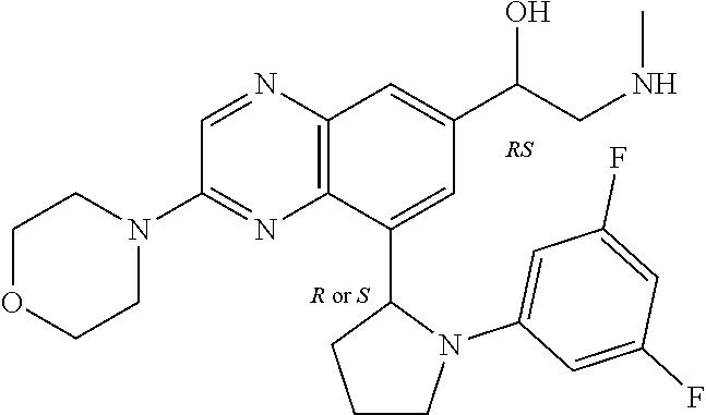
C1OCCN(C2=NC3=C(N=C2)C=C(C(CNC)O)C=C3C2CCCN2C2=CC(F)=CC(F)=C2)C1
